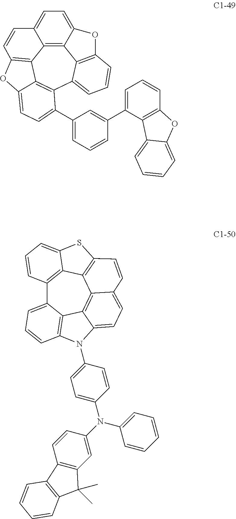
C12=C3C4=C5C=CC3=CC=C1OC1=C2C(=CC=C1)C1=C4C(=CC=C1C1=CC=CC(C2=CC=CC3=C2C2=CC=CC=C2O3)=C1)O5.C12=C3C4=C(C=CC5=CC=C6C(=C45)C4=C(C=CC=C14)N6C1=CC=C(N(C4=CC5=C(C=C4)C4=C(C5(C)C)C=CC=C4)C4=CC=CC=C4)C=C1)SC3=CC=C2
